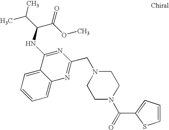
C1=C2C(=CC=C1)C(NC(C(C)C)C(OC)=O)=NC(CN1CCN(C(=O)C3=CC=CS3)CC1)=N2
